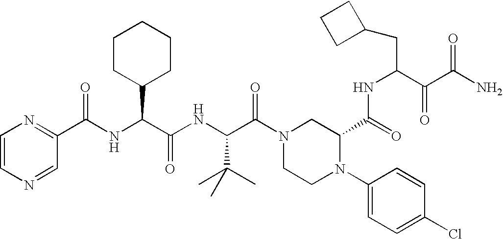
C1=CN=CC(C(NC(C(NC(C(N2CCN(C3=CC=C(Cl)C=C3)C(C(=O)NC(C(C(N)=O)=O)CC3CCC3)C2)=O)C(C)(C)C)=O)C2CCCCC2)=O)=N1
